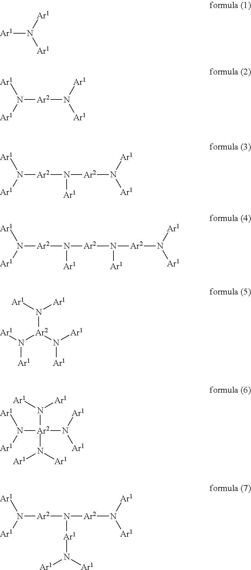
[Ar1]N([Ar1])[Ar1].[Ar2](N([Ar1])[Ar1])N([Ar1])[Ar1].[Ar2](N([Ar1])[Ar1])N([Ar2]N([Ar1])[Ar1])[Ar1].[Ar2](N([Ar1])[Ar1])N([Ar2]N([Ar1])[Ar2]N([Ar1])[Ar1])[Ar1].N([Ar1])([Ar1])[Ar2](N([Ar1])[Ar1])N([Ar1])[Ar1].N([Ar1])([Ar1])[Ar2](N([Ar1])[Ar1])(N([Ar1])[Ar1])N([Ar1])[Ar1].[Ar2](N([Ar1])[Ar1])N([Ar2]N([Ar1])[Ar1])[Ar1]N([Ar1])[Ar1]
